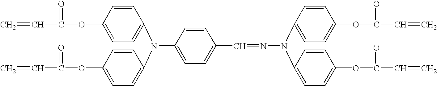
C=CC(=O)OC1=CC=C(N(C2=CC=C(OC(C=C)=O)C=C2)C2=CC=C(C=NN(C3=CC=C(OC(=O)C=C)C=C3)C3=CC=C(OC(=O)C=C)C=C3)C=C2)C=C1
